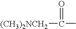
[(CH3)2NCH2]C(=O)C
